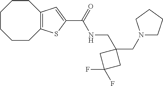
C1CCCC2=C(CC1)C=C(C(=O)NCC1(CN3CCCC3)CC(F)(F)C1)S2
